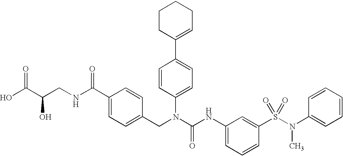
OC(C(CNC(C1=CC=C(CN(C(NC2=CC=CC(S(N(C3=CC=CC=C3)C)(=O)=O)=C2)=O)C2=CC=C(C3=CCCCC3)C=C2)C=C1)=O)O)=O
